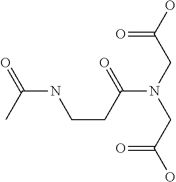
C(N(CC(=O)O)CC(=O)O)(=O)CCNC(=O)C
